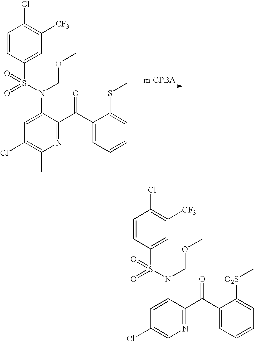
C1=CC(S(N(C2=CC(Cl)=C(C)N=C2C(C2=CC=CC=C2SC)=O)COC)(=O)=O)=CC([CF3])=C1Cl.C1=CC(S(N(C2=CC(Cl)=C(C)N=C2C(C2=CC=CC=C2[O2S]C)=O)COC)(=O)=O)=CC([CF3])=C1Cl
